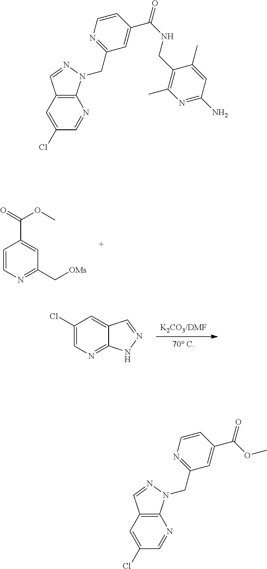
C1=CN=C(C[OMs])C=C1C(=O)OC.[K2CO3/DMF].[70 C].C1(Cl)=CN=C2C(=C1)C=NN2.C12=C(N=CC(Cl)=C1)N(CC1=NC=CC(C(NCC3=C(C)N=C(N)C=C3C)=O)=C1)N=C2.C12=C(N=CC(Cl)=C1)N(CC1=NC=CC(C(OC)=O)=C1)N=C2
